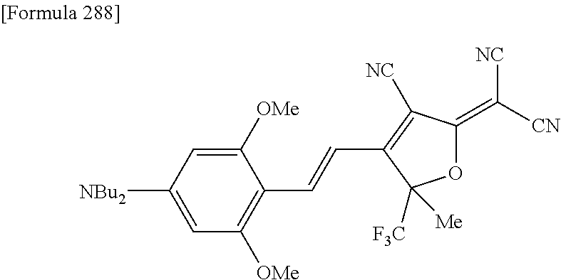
C1([OMe])=CC([NBu2])=CC([OMe])=C1C=CC1=C([NC])C(=C([CN])[NC])OC1([F3C])[Me]
